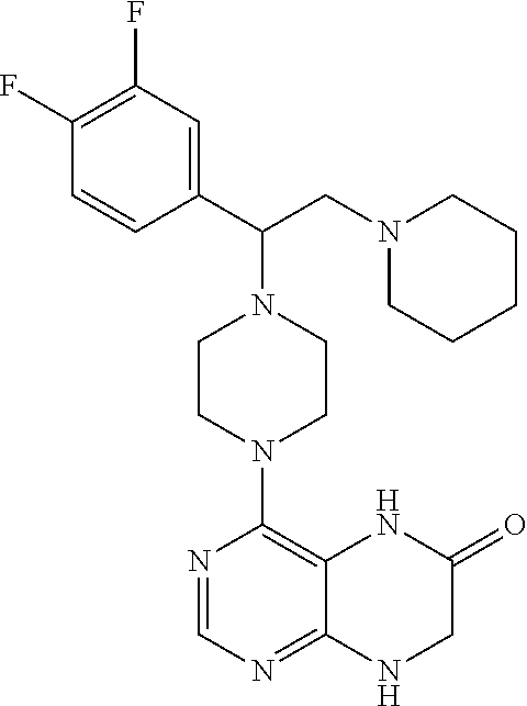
C1(C(CN2CCCCC2)N2CCN(C3=C4C(=NC=N3)NCC(=O)N4)CC2)=CC(F)=C(F)C=C1
